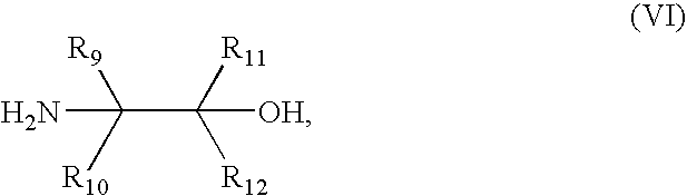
C(C([OH])([R11])[R12])([R9])([R10])N
